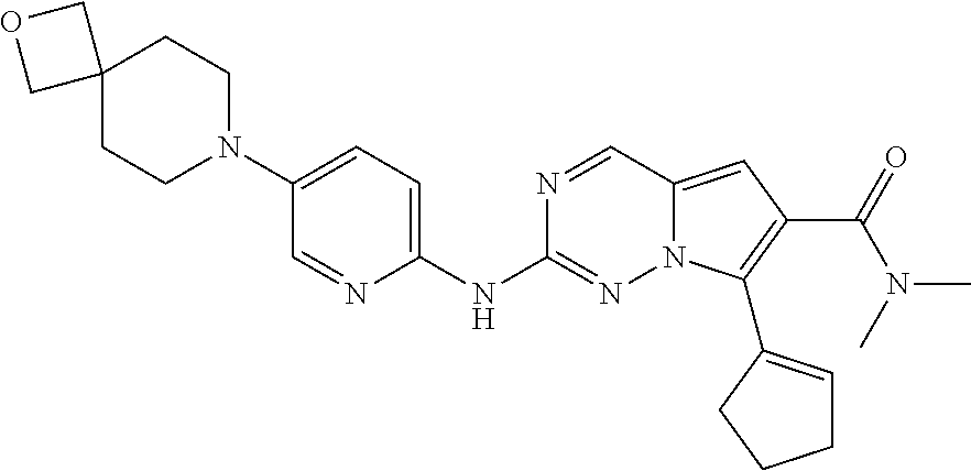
C12(CCN(C3=CC=C(NC4=NN5C(=CC(C(=O)N(C)C)=C5C5=CCCC5)C=N4)N=C3)CC1)COC2
